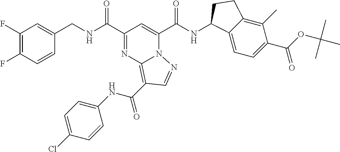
C1(F)=C(F)C=CC(CNC(=O)C2=NC3=C(C(=O)NC4=CC=C(Cl)C=C4)C=NN3C(C(NC3C4=CC=C(C(OC(C)(C)C)=O)C(C)=C4CC3)=O)=C2)=C1
